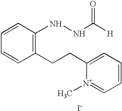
[I-].C1=CC(CCC2=CC=CC=[N+]2C)=C(NNC([H])=O)C=C1
